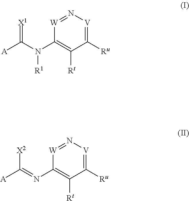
C1([Ru])=[V]N=[W]C(N(C([A])=[X1])[R1])=C1[Rt].C1([Ru])=[V]N=[W]C(N=C([A])[X2])=C1[Rt]
